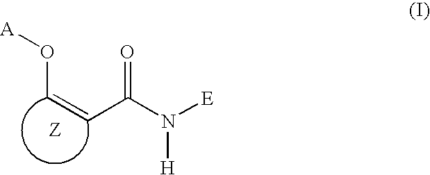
[A]OC=CC(N([E])[H])=O
